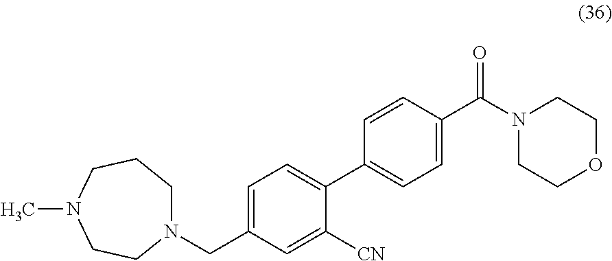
N1(CC2=CC=C(C3=CC=C(C(N4CCOCC4)=O)C=C3)C([CN])=C2)CCCN(C)CC1
